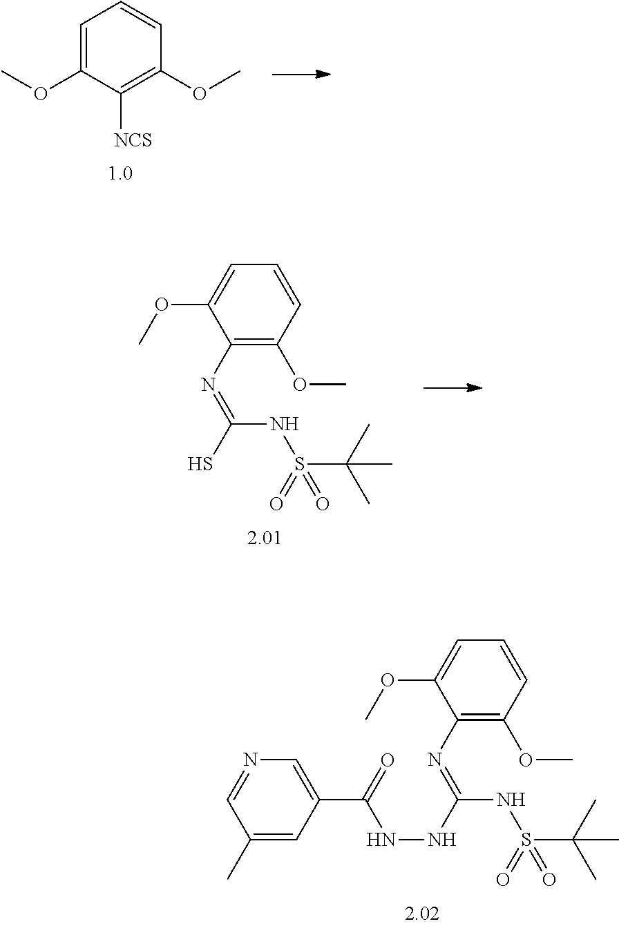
C1=C(OC)C([NCS])=C(OC)C=C1.C1(N=C(S)NS(=O)(C(C)(C)C)=O)=C(OC)C=CC=C1OC.C1(N=C(NNC(=O)C2=CN=CC(C)=C2)NS(=O)(C(C)(C)C)=O)=C(OC)C=CC=C1OC
